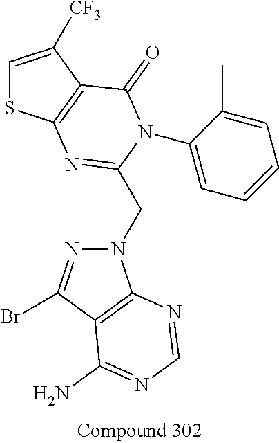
C1=C([CF3])C2=C(S1)N=C(CN1N=C(Br)C3=C1N=CN=C3N)N(C1=CC=CC=C1C)C2=O
